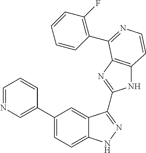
C1(C2=CN=CC=C2)=CC=C2C(=C1)C(C1=NC3=C(N1)C=CN=C3C1=C(F)C=CC=C1)=NN2
